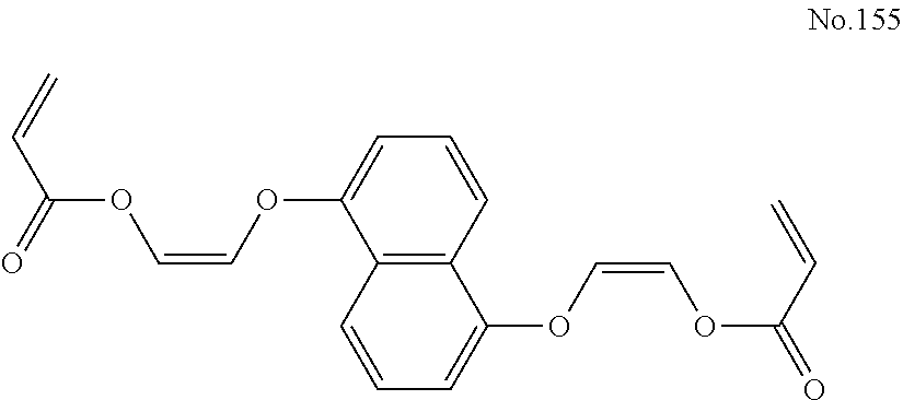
C1=CC=C(OC=COC(C=C)=O)C2=C1C(OC=COC(C=C)=O)=CC=C2
